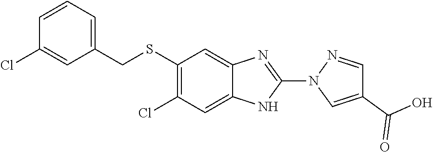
C1=CC=C(CSC2=C(Cl)C=C3NC(N4N=CC(C(O)=O)=C4)=NC3=C2)C=C1Cl
